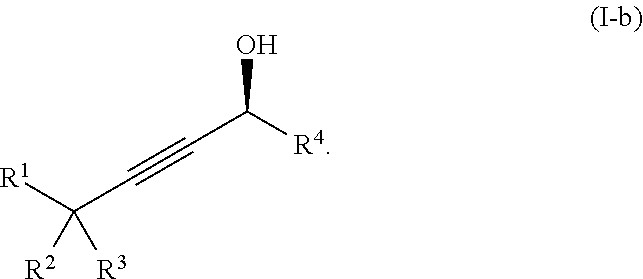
[R1]C(C#CC([R4])O)([R2])[R3]
